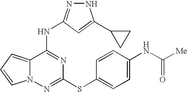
C12=CC=CN1N=C(SC1=CC=C(NC([Me])=O)C=C1)N=C2NC1=NNC(C2CC2)=C1
